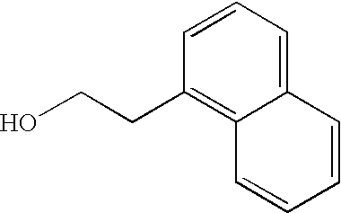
C1=CC=C2C(=C1CCO)C=CC=C2
